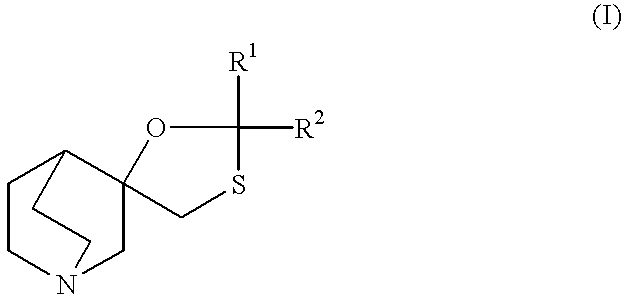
C1CN2CC3(C1CC2)OC([R1])([R2])SC3
